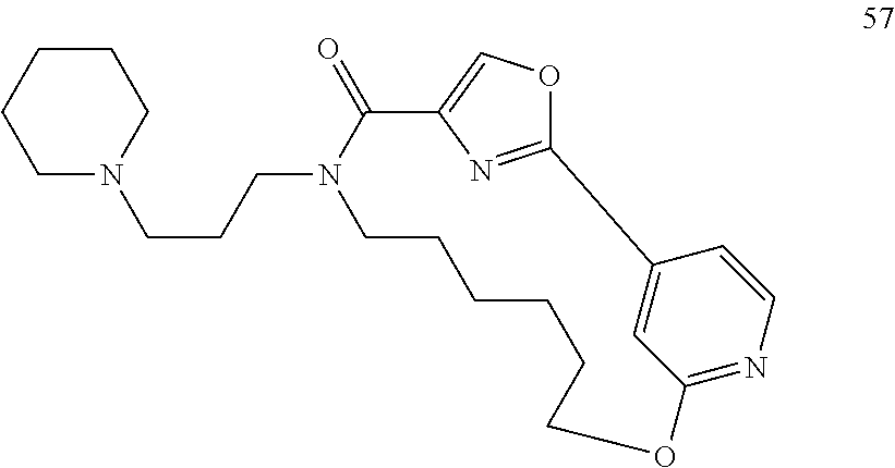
C(N1C(=O)C2=COC(=N2)C2=CC(=NC=C2)OCCCCCC1)CCN1CCCCC1
